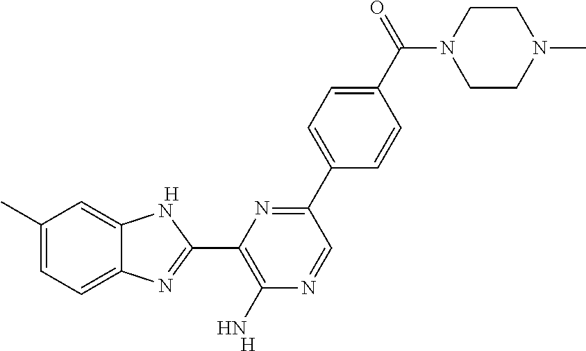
CC1=CC=C2C(=C1)NC(C1=C(N)N=CC(C3=CC=C(C(=O)N4CCN(C)CC4)C=C3)=N1)=N2.[H].[H]
